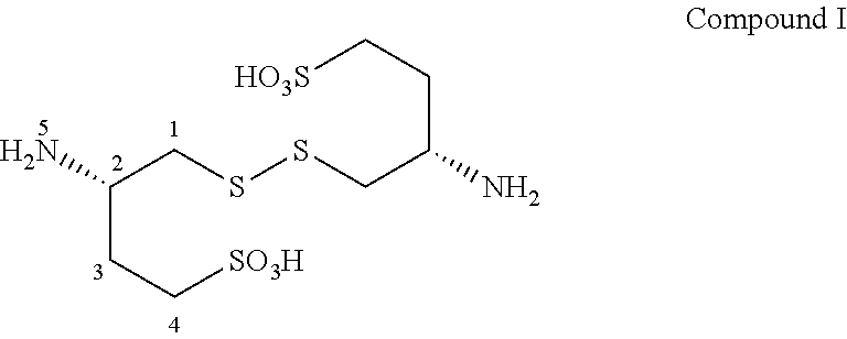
C(CC[SO3H])(CSSCC(CC[HO3S])N)N
